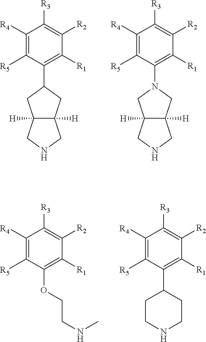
C1([R4])=C([R5])C(C2CC3([H])C([H])(C2)CNC3)=C([R1])C([R2])=C1[R3].C1([R4])=C([R5])C(N2CC3([H])C([H])(C2)CNC3)=C([R1])C([R2])=C1[R3].C1([R4])=C([R5])C(OCCNC)=C([R1])C([R2])=C1[R3].C1([R4])=C([R5])C(C2CCNCC2)=C([R1])C([R2])=C1[R3]
